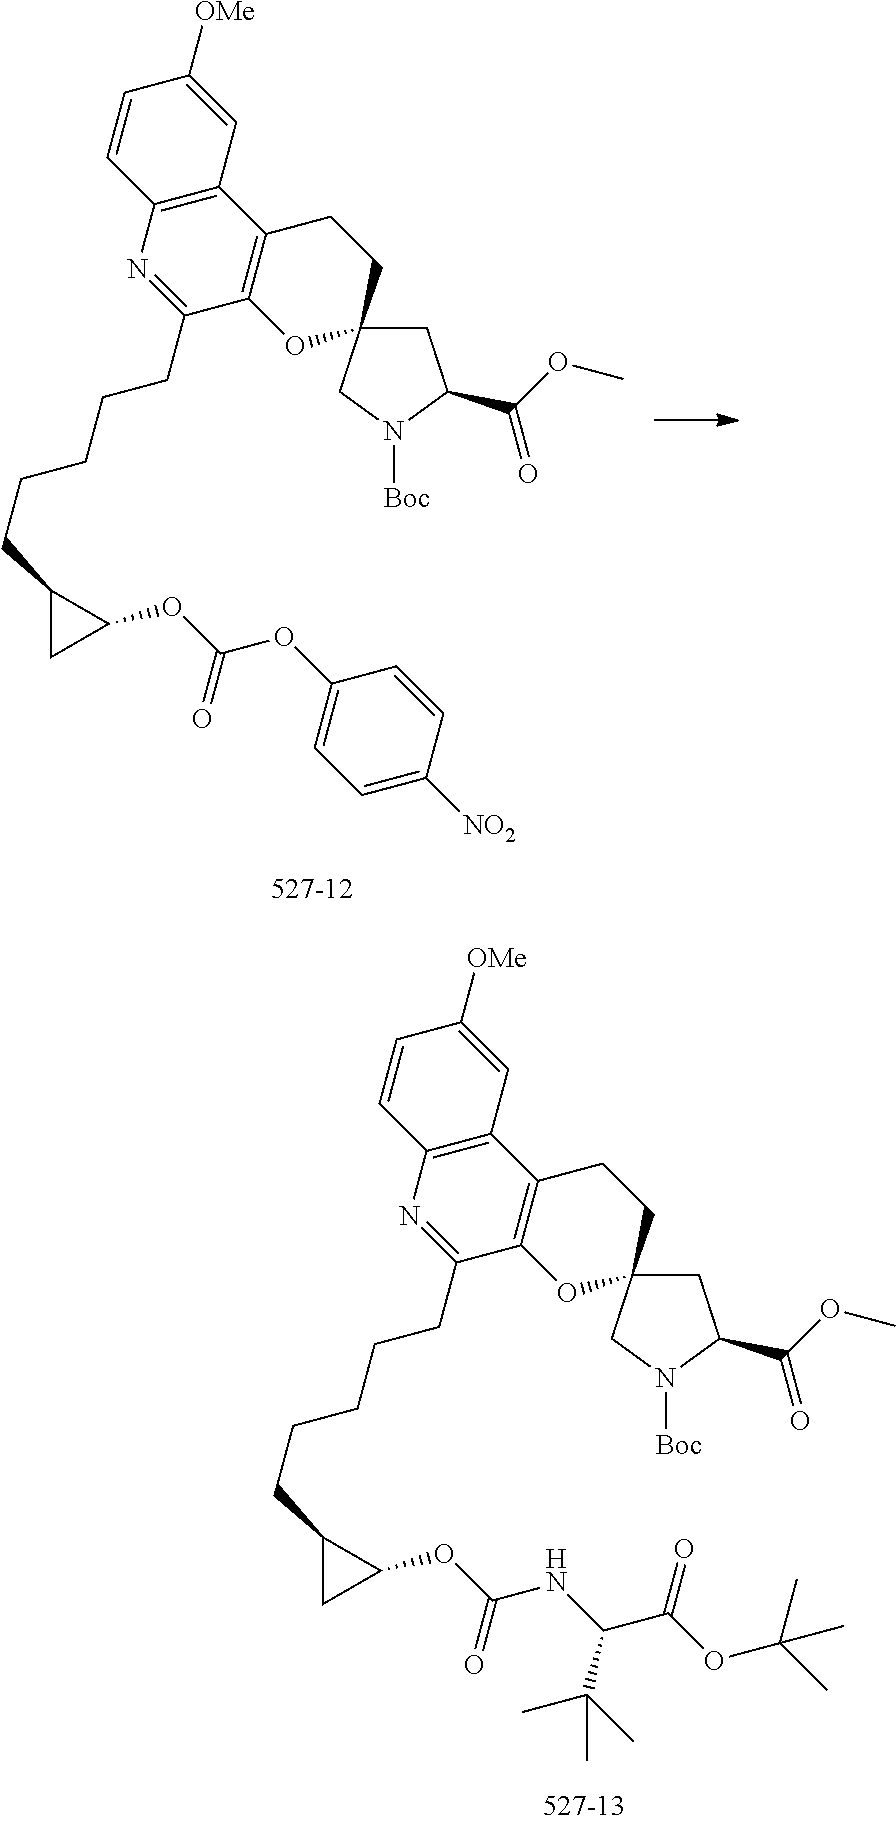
C12=C(C=C([OMe])C=C1)C1=C(C(CCCCCC3CC3OC(OC3=CC=C([NO2])C=C3)=O)=N2)OC2(CC1)CC(C(OC)=O)N([Boc])C2.C12=C(C=C([OMe])C=C1)C1=C(C(CCCCCC3CC3OC(NC(C(OC(C)(C)C)=O)C(C)(C)C)=O)=N2)OC2(CC1)CC(C(OC)=O)N([Boc])C2
